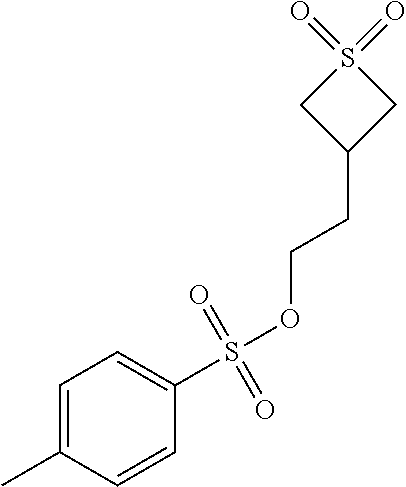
C1C(CCOS(C2=CC=C(C)C=C2)(=O)=O)CS1(=O)=O
